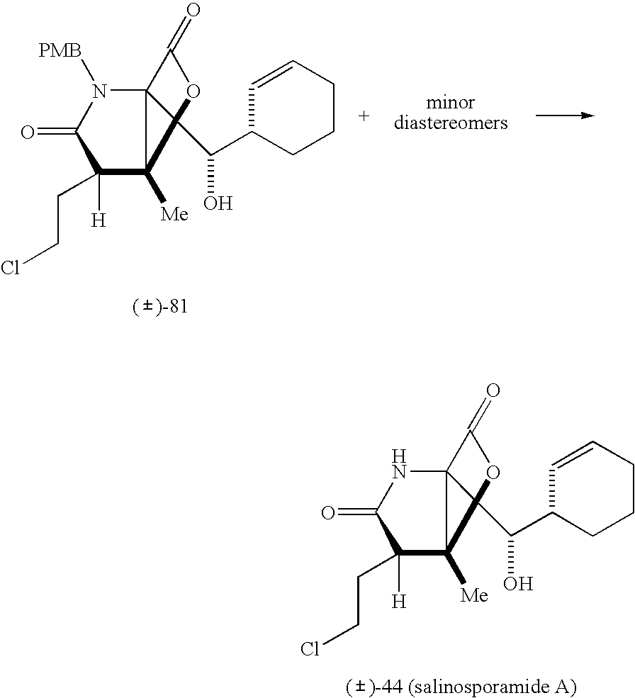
C123N([PMB])C(=O)C([H])(CCCl)C1([Me])C2(C(C1CCCC=C1)O)OC3=O.C123NC(=O)C([H])(CCCl)C1([Me])C2(C(C1CCCC=C1)O)OC3=O
